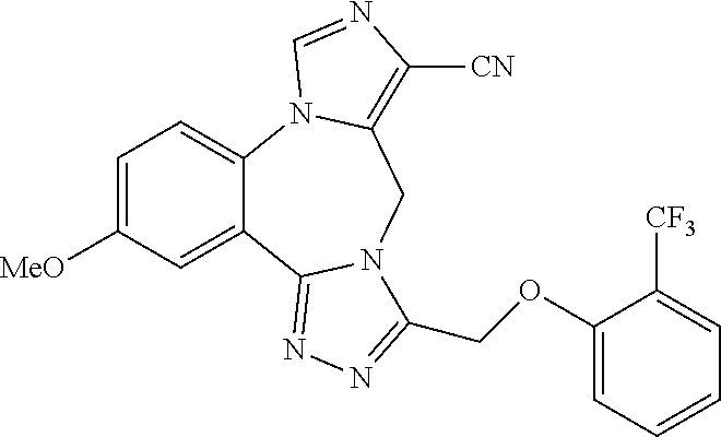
C1=C([MeO])C=C2C(=C1)N1C(=C([CN])N=C1)CN1C2=NN=C1COC1=CC=CC=C1[CF3]
